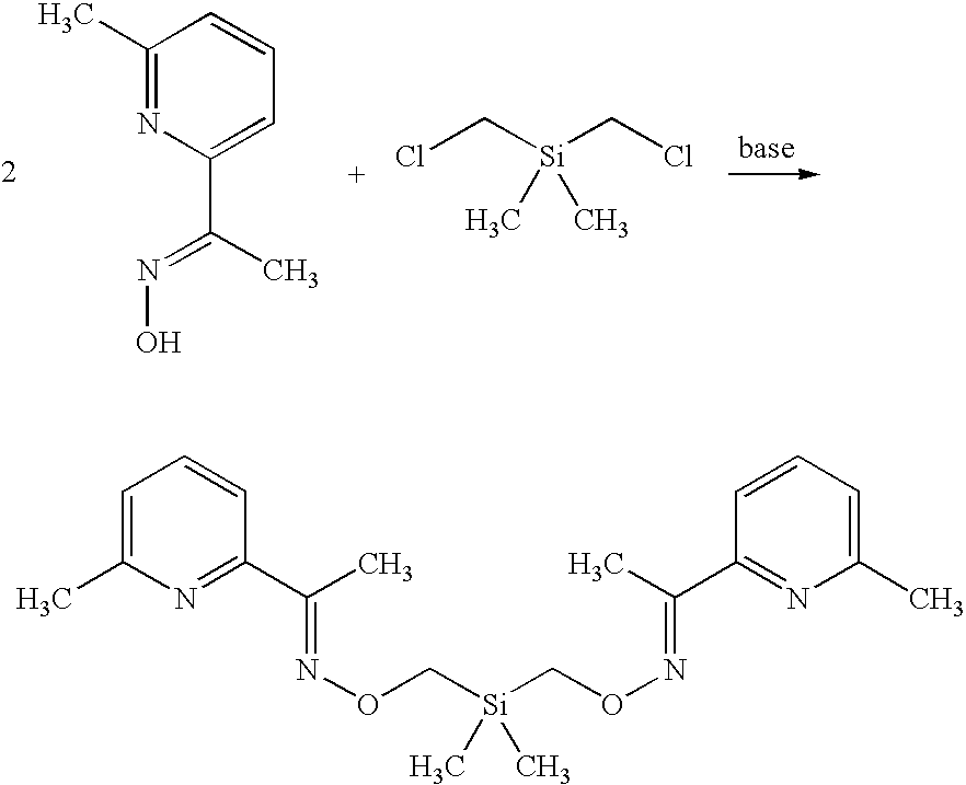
C1=C(C)N=C(C(C)=NOC[Si](CON=C(C2=NC(C)=CC=C2)C)(C)C)C=C1.C1(C)=NC(C(C)=NO)=CC=C1.C([Si](CCl)(C)C)Cl
